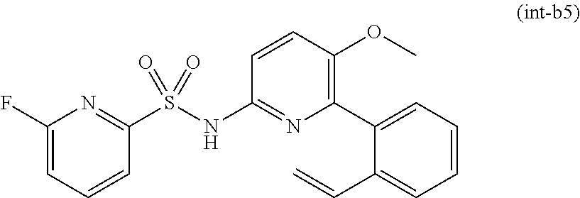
C1(F)=CC=CC(S(NC2=NC(C3=CC=CC=C3C=C)=C(OC)C=C2)(=O)=O)=N1
